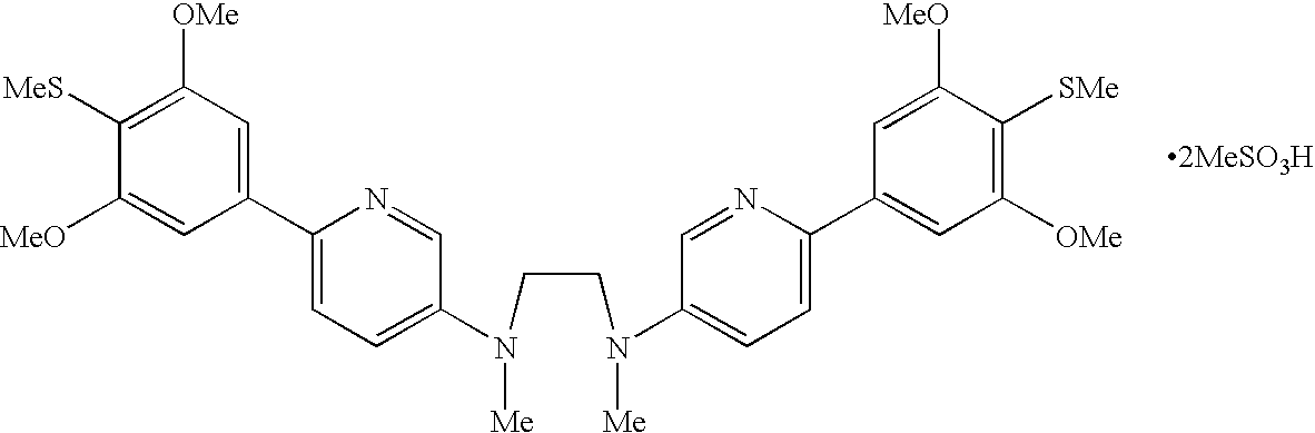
C1([MeS])=C([OMe])C=C(C2=CC=C(N(CCN(C3=CC=C(C4=CC([OMe])=C([SMe])C([MeO])=C4)N=C3)[Me])[Me])C=N2)C=C1[MeO]
